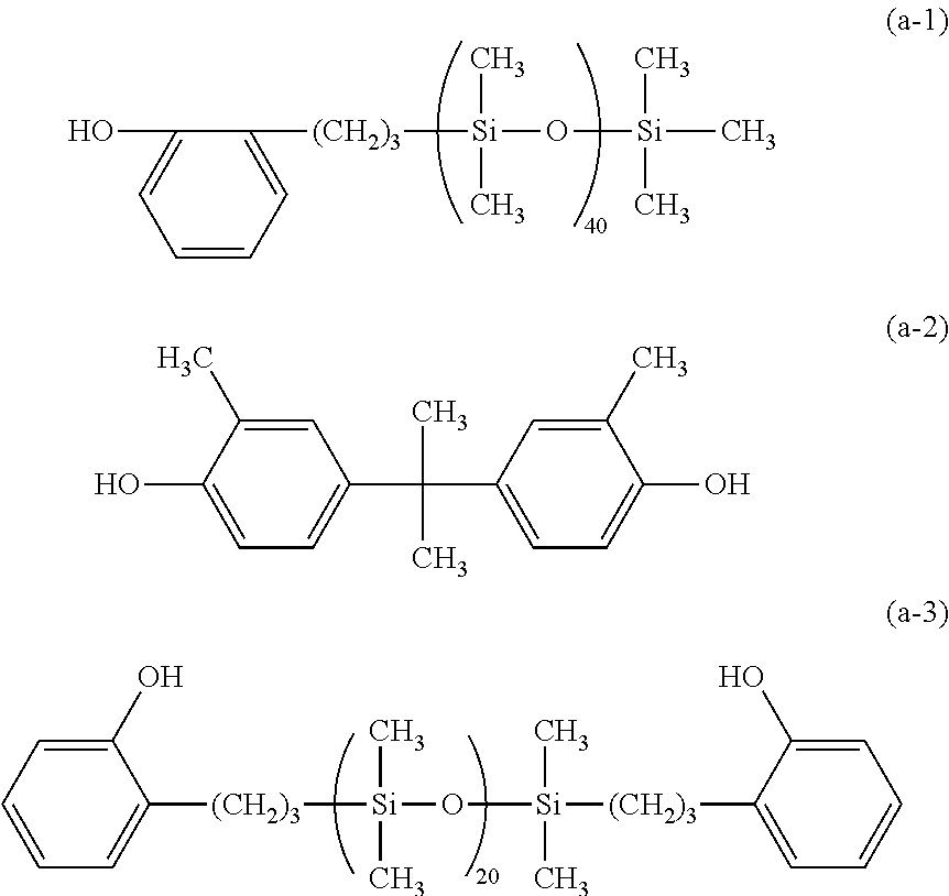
C1=C([(CH2)3][Si](O[Si](C)(C)C)(C)C)C(O)=CC=C1.C1([(CH2)3][Si](O[Si]([(CH2)3]C2=CC=CC=C2O)(C)C)(C)C)=CC=CC=C1O.C1(C(C2=CC=C(O)C(C)=C2)(C)C)=CC=C(O)C(C)=C1
